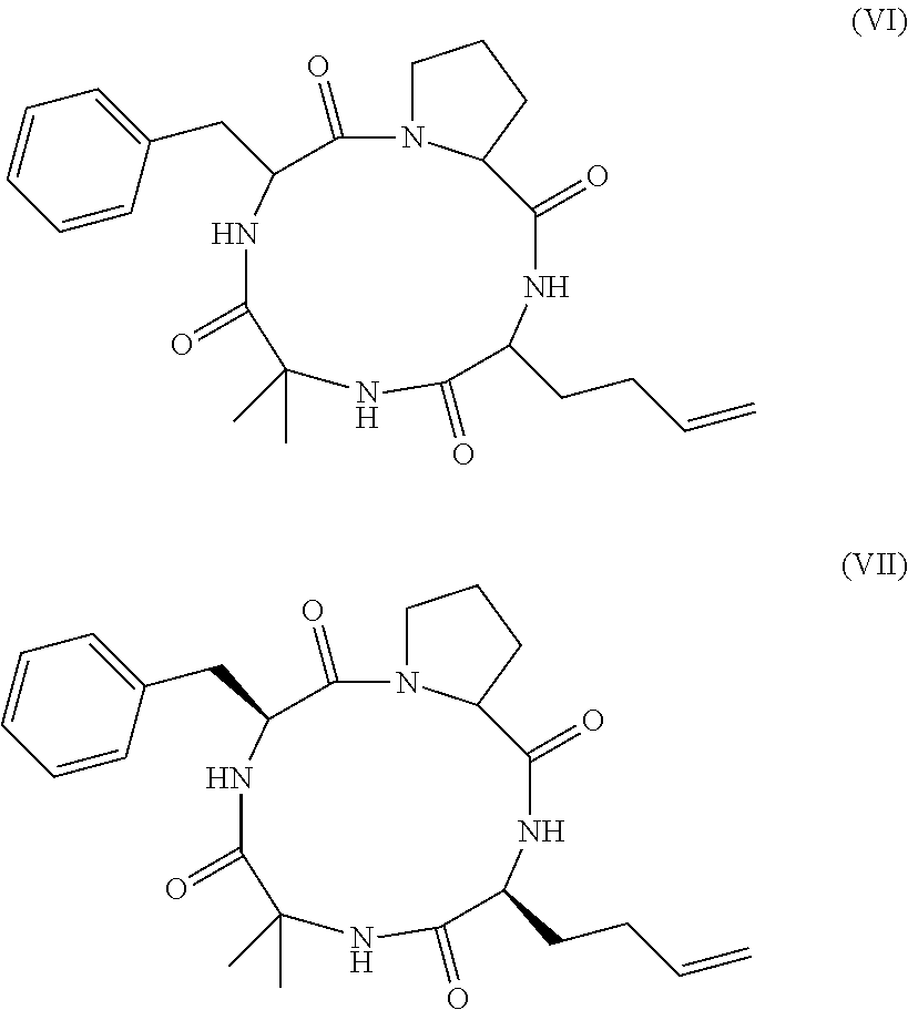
N1C(CC2=CC=CC=C2)C(=O)N2CCCC2C(=O)NC(CCC=C)C(=O)NC(C)(C)C1=O.N1C(CC2=CC=CC=C2)C(=O)N2CCCC2C(=O)NC(CCC=C)C(=O)NC(C)(C)C1=O
